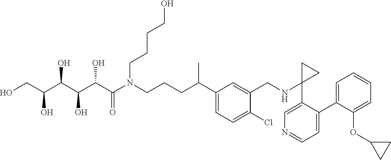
C1(C2=CC=NC=C2C2(NCC3=CC(C(CCCN(C(C(C(C(C(CO)O)O)O)O)=O)CCCCO)C)=CC=C3Cl)CC2)=CC=CC=C1OC1CC1
